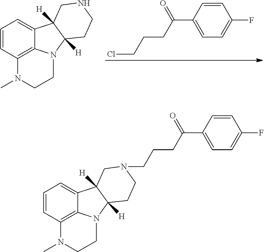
C1=CC2=C3C(=C1)C1([H])C([H])(N3CCN2C)CCNC1.C1=CC(C(CCCCl)=O)=CC=C1F.C1=CC2=C3C(=C1)C1([H])C([H])(N3CCN2C)CCN(CCCC(C2=CC=C(F)C=C2)=O)C1
